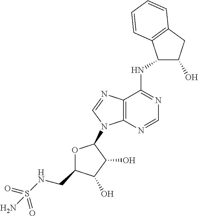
C1(O)C(NC2=NC=NC3=C2N=CN3C2OC(CNS(=O)(=O)N)C(O)C2O)C2=C(C1)C=CC=C2
